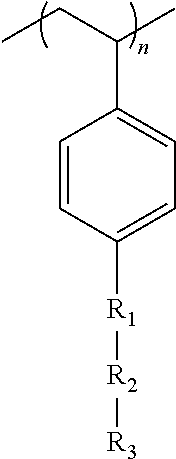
C1=CC([R1][R2][R3])=CC=C1C(CC)C
